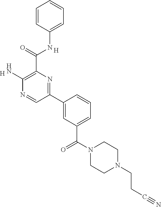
C1=C(NC(C2=C(N)N=CC(C3=CC(C(N4CCN(CCC#N)CC4)=O)=CC=C3)=N2)=O)C=CC=C1.[H].[H]
